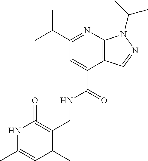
CC(C1=NC2=C(C(C(=O)NCC3=C(=O)NC(C)=CC3C)=C1)C=NN2C(C)C)C
